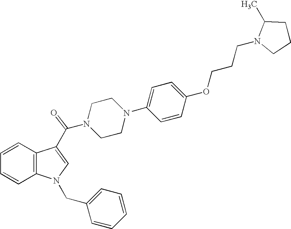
C1=CC2=C(C=C1)C(C(N1CCN(C3=CC=C(OCCCN4CCCC4C)C=C3)CC1)=O)=CN2CC1=CC=CC=C1
